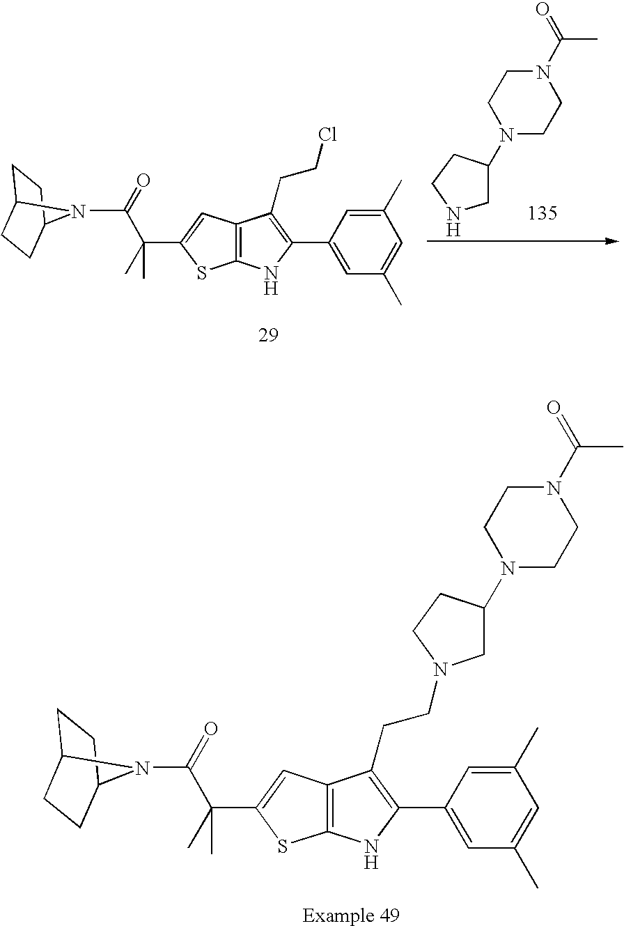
C(=O)(C(C1=CC2=C(S1)NC(C1=CC(C)=CC(C)=C1)=C2CCN1CC(N2CCN(C(=O)C)CC2)CC1)(C)C)N1C2CCC1CC2.N1(C(=O)C)CCN(C2CCNC2)CC1.C(=O)(N1C2CCC1CC2)C(C1=CC2=C(S1)NC(C1=CC(C)=CC(C)=C1)=C2CCCl)(C)C
